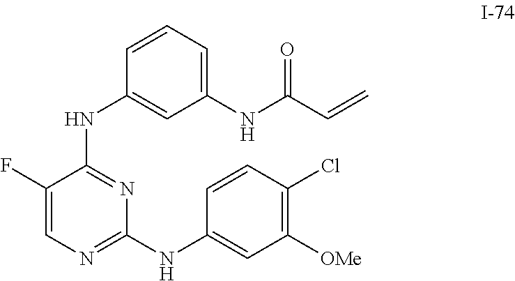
C1(F)=CN=C(NC2=CC([OMe])=C(Cl)C=C2)N=C1NC1=CC(NC(C=C)=O)=CC=C1
